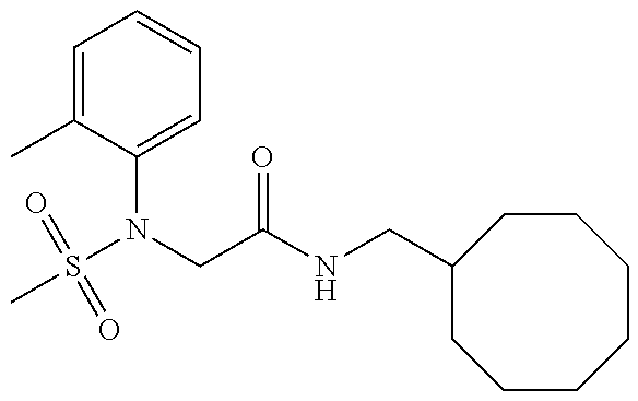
S(N(CC(NCC1CCCCCCC1)=O)C1=CC=CC=C1C)(C)(=O)=O
